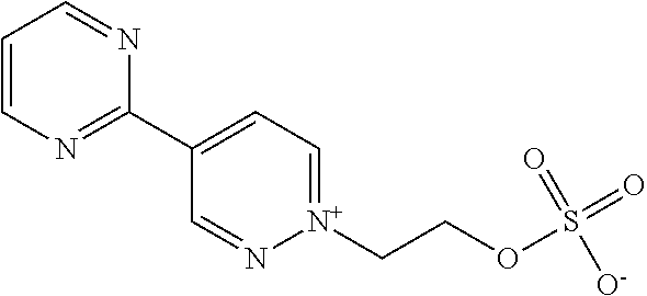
C1=CN=C(C2=CC=[N+](CCOS(=O)([O-])=O)N=C2)N=C1
